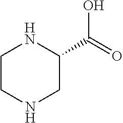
C1(C(=O)O)NCCNC1
